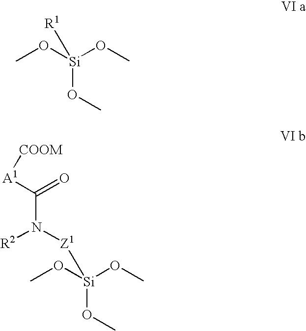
CO[Si](OC)([R1])OC.CO[Si](OC)([Z1]N(C([A1][COOM])=O)[R2])OC
